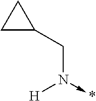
[H]N(->*)CC1CC1
